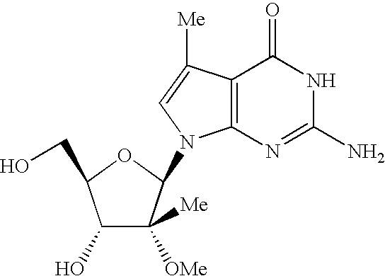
C1(O)C([OMe])([Me])C(N2C3=C(C(=O)NC(N)=N3)C([Me])=C2)OC1CO
